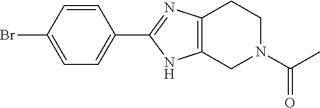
C12=C(CN(C(C)=O)CC1)NC(C1=CC=C(Br)C=C1)=N2
